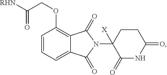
C1=CC=C2C(=C1OCC([RHN])=O)C(=O)N(C1([X])C(=O)NC(=O)CC1)C2=O
